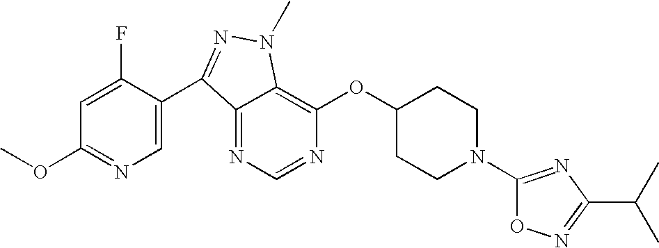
N1=CN=C2C(=C1OC1CCN(C3=NC(C(C)C)=NO3)CC1)N(C)N=C2C1=CN=C(OC)C=C1F
